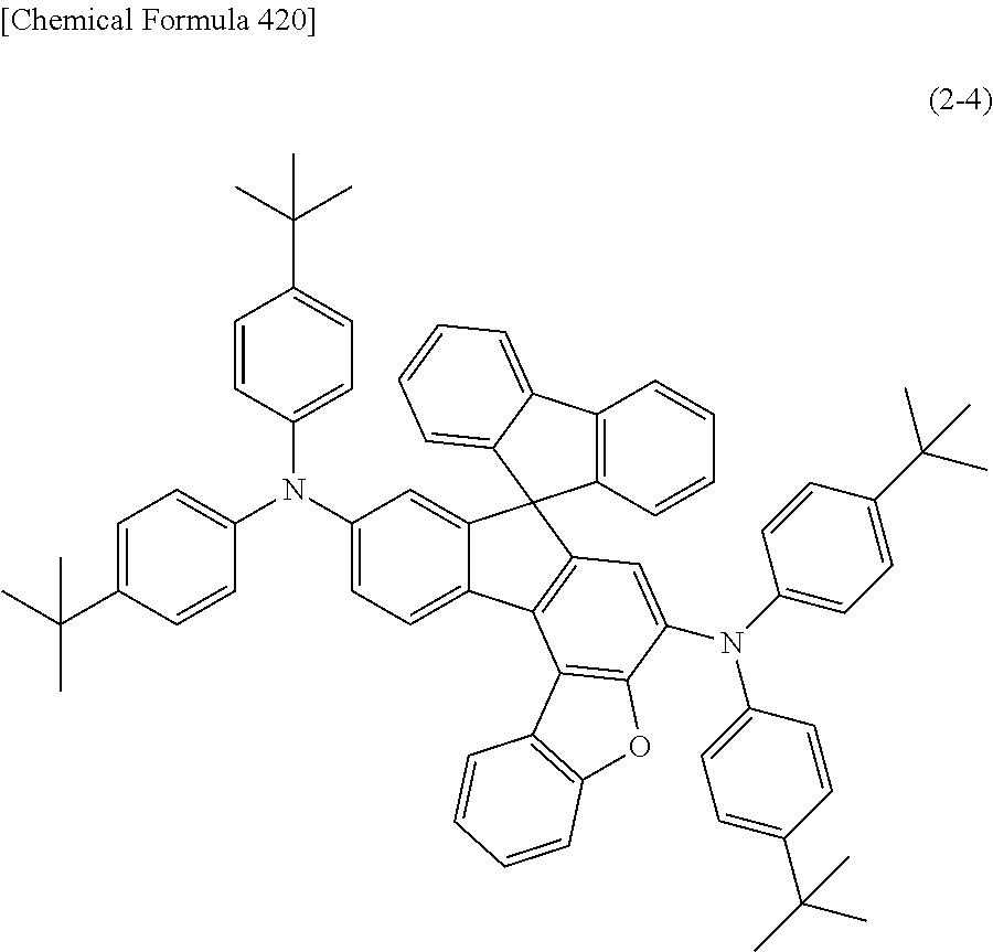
C1=CC(N(C2=CC=C3C(=C2)C2(C4=C3C3=C(C(N(C5=CC=C(C(C)(C)C)C=C5)C5=CC=C(C(C)(C)C)C=C5)=C4)OC4=C3C=CC=C4)C3=C(C=CC=C3)C3=CC=CC=C32)C2=CC=C(C(C)(C)C)C=C2)=CC=C1C(C)(C)C
